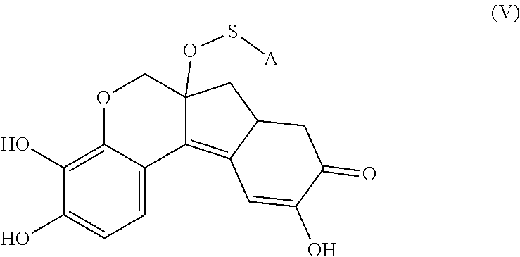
C1(O)=C2C(=CC=C1O)C1=C3C(CC1(OS[A])CO2)CC(=O)C(O)=C3
